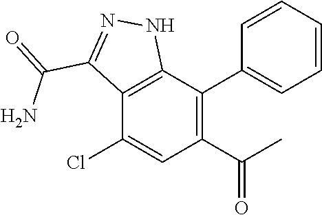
C1(C(C)=O)=C(C2=CC=CC=C2)C2=C(C(Cl)=C1)C(C(=O)N)=NN2
